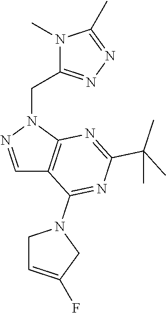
N1(C)C(CN2N=CC3=C2N=C(C(C)(C)C)N=C3N2CC=C(F)C2)=NN=C1C
